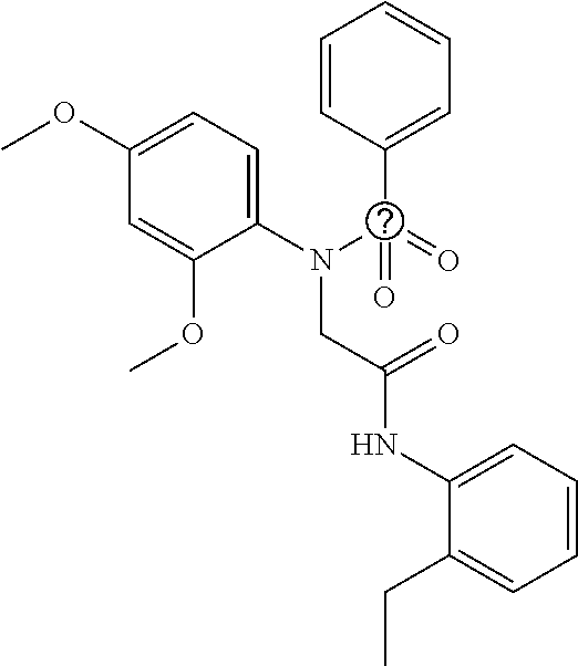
C1(OC)=CC=C(N(C(=O)(C2=CC=CC=C2)=O)CC(NC2=CC=CC=C2CC)=O)C(OC)=C1
